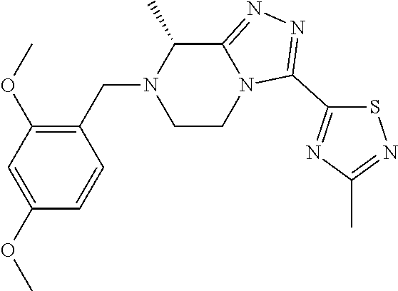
C1CN2C(=NN=C2C2=NC(C)=NS2)C(C)N1CC1=C(OC)C=C(OC)C=C1
